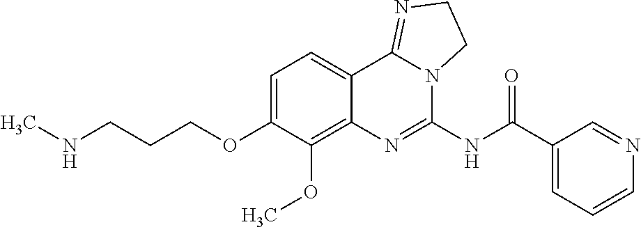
N(C)CCCOC1=CC=C2C(=C1OC)N=C(NC(C1=CC=CN=C1)=O)N1C2=NCC1
